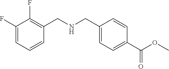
C1(F)=CC=CC(CNCC2=CC=C(C(OC)=O)C=C2)=C1F
